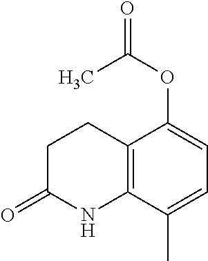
C1CC(=O)NC2=C1C(OC(C)=O)=CC=C2C
